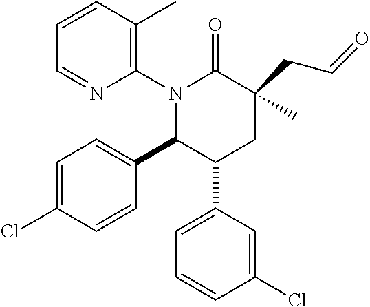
C1(N2C(C3=CC=C(Cl)C=C3)C(C3=CC=CC(Cl)=C3)CC(CC=O)(C)C2=O)=C(C)C=CC=N1
